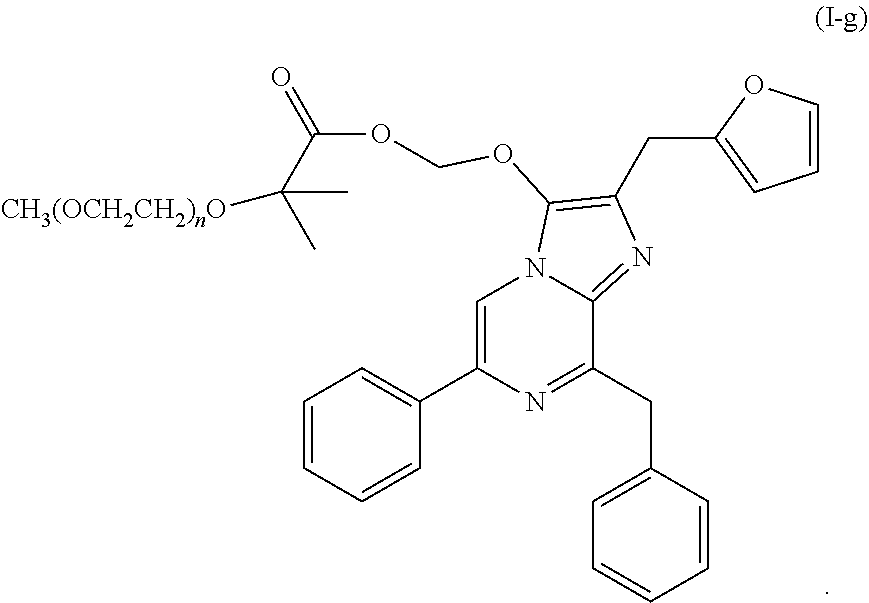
C1=C(C2=CC=CC=C2)N=C(CC2=CC=CC=C2)C2=NC(CC3=CC=CO3)=C(OCOC(=O)C(C)(C)[CH3(OCH2CH2)nO])N12
